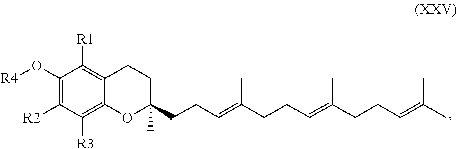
C1(O[R4])=C([R2])C([R3])=C2C(=C1[R1])CCC(CCC=C(CCC=C(CCC=C(C)C)C)C)(C)O2
